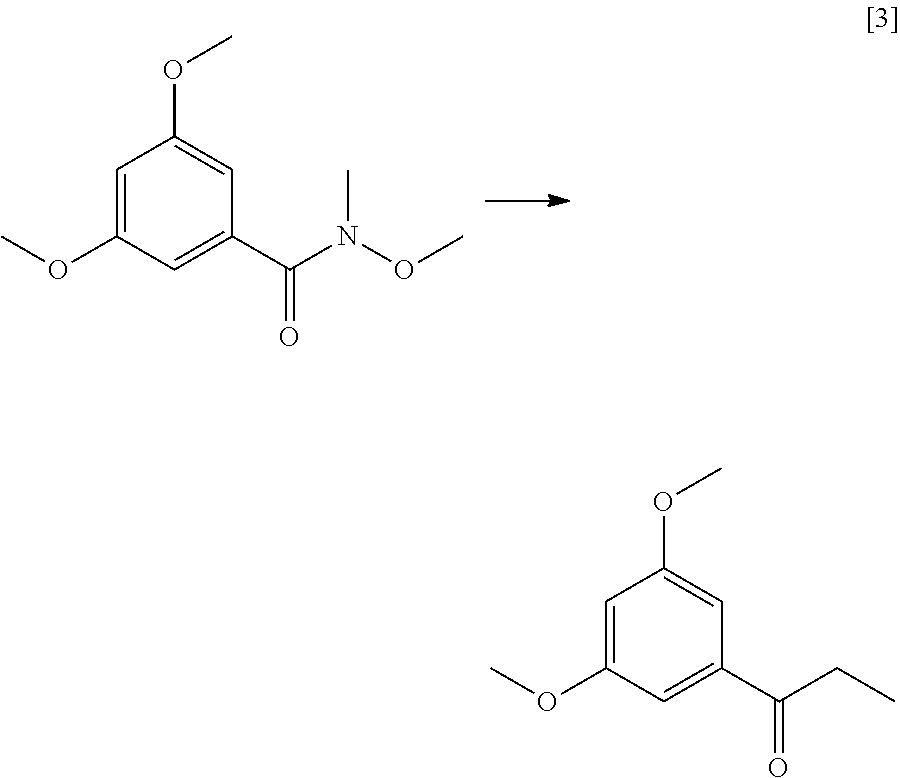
C1=C(OC)C=C(C(N(OC)C)=O)C=C1OC.C1=C(OC)C=C(C(CC)=O)C=C1OC
